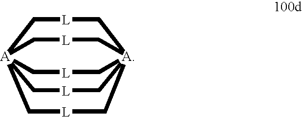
[L]1C[A]234C[L]C[A](C[L]C2)(C1)(C[L]C3)C[L]C4
